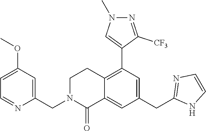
C1(OC)=CC=NC(CN2C(=O)C3=CC(CC4=NC=CN4)=CC(C4=CN(C)N=C4[CF3])=C3CC2)=C1
